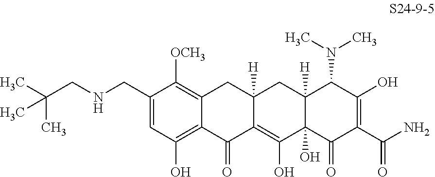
C1(CNCC(C)(C)C)=CC(O)=C2C(=C1[OCH3])CC1([H])C(=C(O)C3(O)C([H])(C1)C(N(C)C)C(O)=C(C(N)=O)C3=O)C2=O
